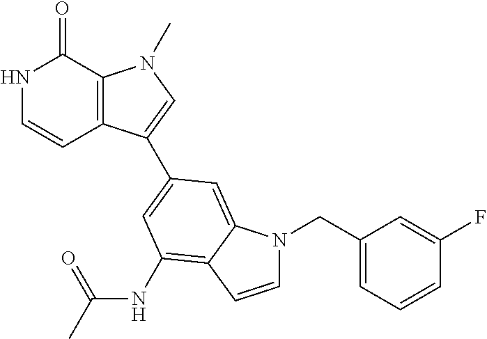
N1C=CC2=C(C1=O)N(C)C=C2C1=CC(NC(C)=O)=C2C(=C1)N(CC1=CC=CC(F)=C1)C=C2
